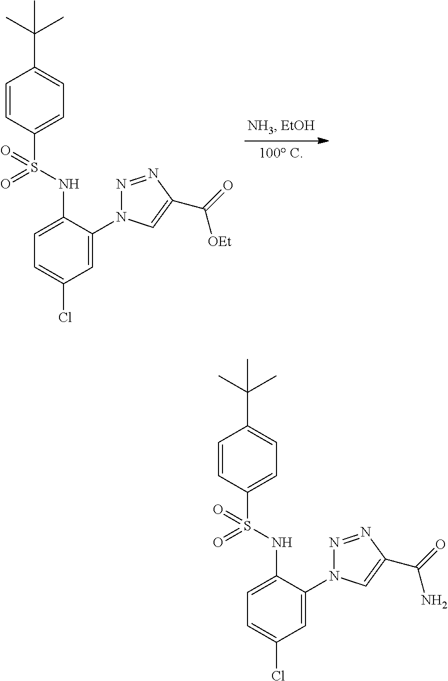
C1(S(NC2=CC=C(Cl)C=C2N2N=NC(C(=O)[OEt])=C2)(=O)=O)=CC=C(C(C)(C)C)C=C1.C1(S(NC2=CC=C(Cl)C=C2N2N=NC(C(=O)N)=C2)(=O)=O)=CC=C(C(C)(C)C)C=C1
